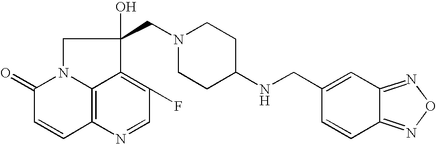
C12=C3N(C(=O)C=C1)CC(O)(CN1CCC(NCC4=CC5=NON=C5C=C4)CC1)C3=C(F)C=N2
